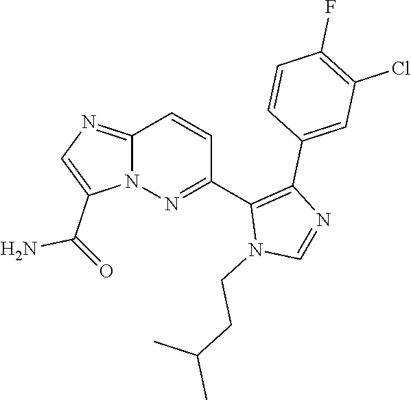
C12=NC=C(C(=O)N)N1N=C(C1=C(C3=CC(Cl)=C(F)C=C3)N=CN1CCC(C)C)C=C2
